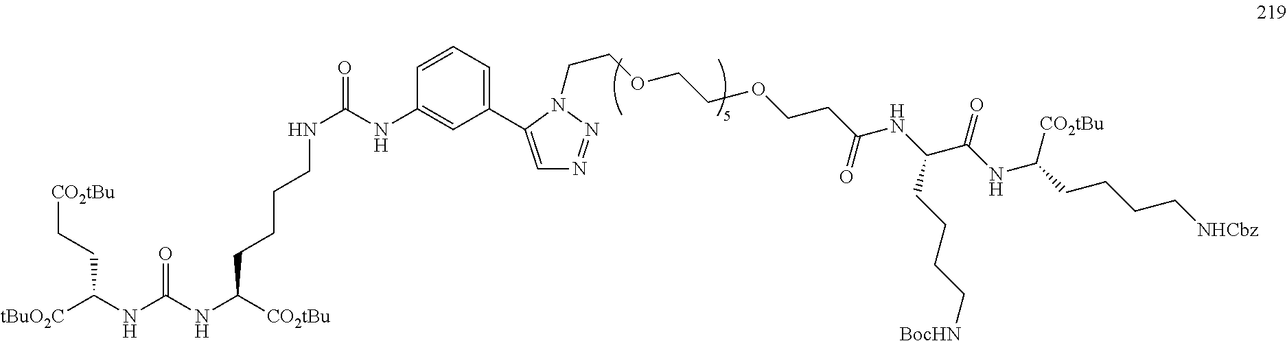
[tBuO2C]C(NC(NC([CO2tBu])CCCCNC(=O)NC1=CC(C2=CN=NN2CCOCCOCCC(NC(C(NC(CCCC[NHCbz])[CO2tBu])=O)CCCC[BocHN])=O)=CC=C1)=O)CC[CO2tBu]
